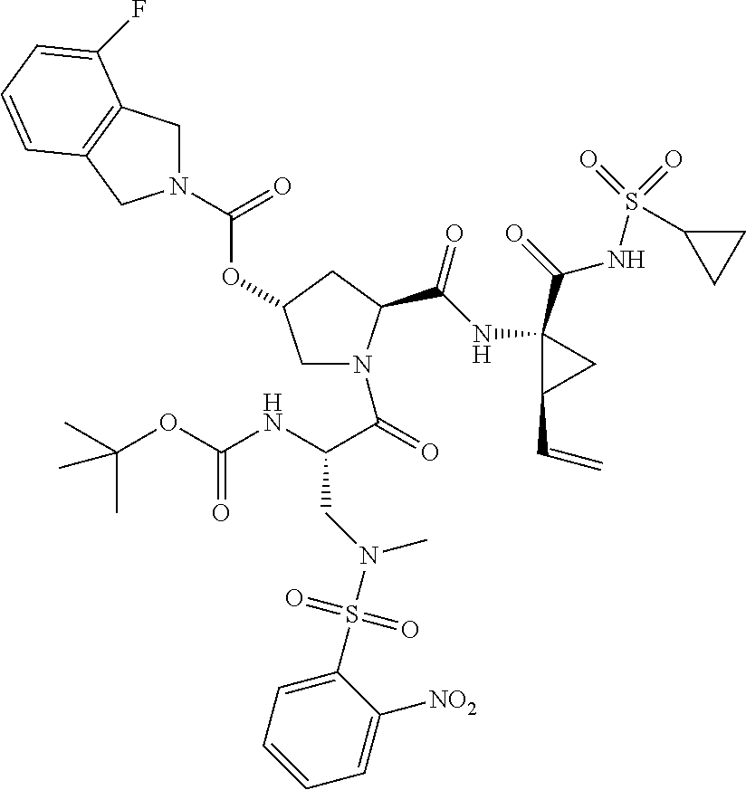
N1(C(OC2CN(C(C(NC(OC(C)(C)C)=O)CN(S(C3=CC=CC=C3[NO2])(=O)=O)C)=O)C(C(NC3(C(NS(=O)(C4CC4)=O)=O)C(C=C)C3)=O)C2)=O)CC2=C(C1)C=CC=C2F
